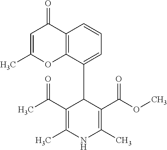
C1=C(C)OC2=C(C1=O)C=CC=C2C1C(C(C)=O)=C(C)NC(C)=C1C(OC)=O
